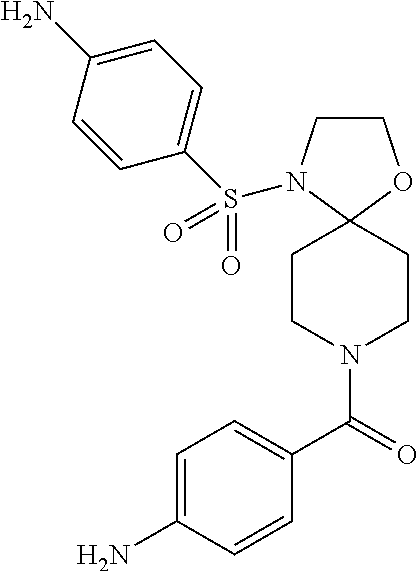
C1CN(S(C2=CC=C(N)C=C2)(=O)=O)C2(O1)CCN(C(=O)C1=CC=C(N)C=C1)CC2
